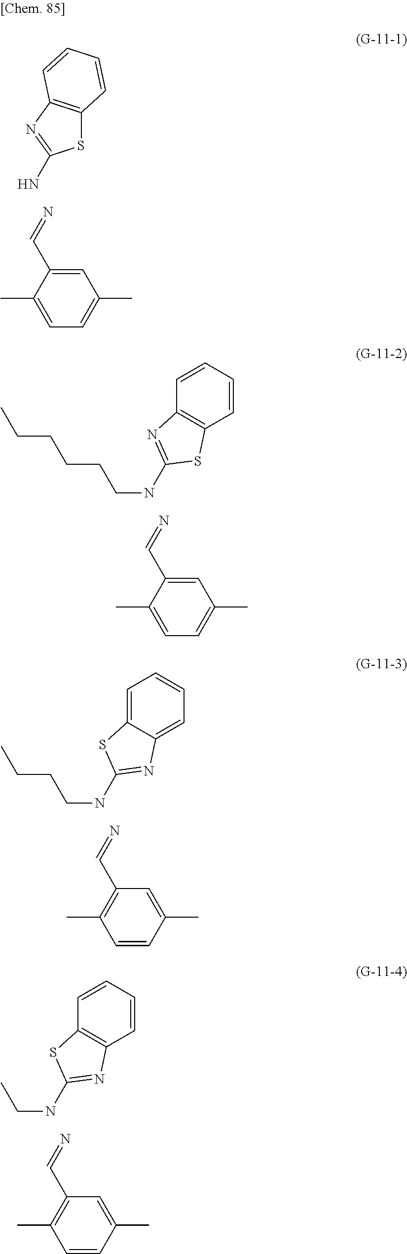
C1=C(C=N)C(C)=CC=C1C.NC1=NC2=C(S1)C=CC=C2.C1=C(C=N)C(C)=CC=C1C.N(CCCCCC)C1=NC2=C(S1)C=CC=C2.C1=C(C)C=CC(C)=C1C=N.N(CCCC)C1=NC2=CC=CC=C2S1.C1=C(C)C=CC(C)=C1C=N.N(CC)C1=NC2=C(S1)C=CC=C2
